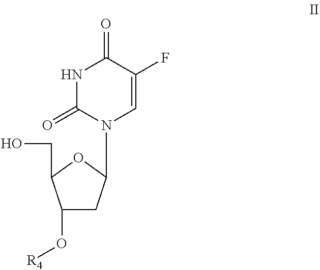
C1(O[R4])CC(N2C=C(F)C(=O)NC2=O)OC1CO
